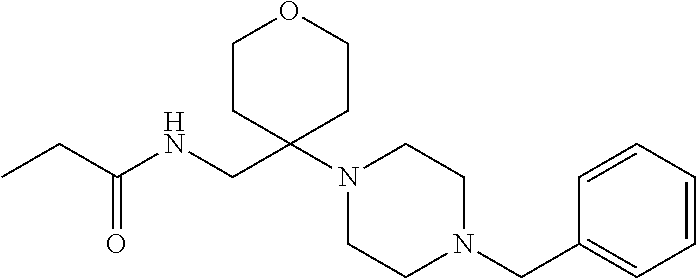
C1CC(CNC(CC)=O)(N2CCN(CC3=CC=CC=C3)CC2)CCO1
